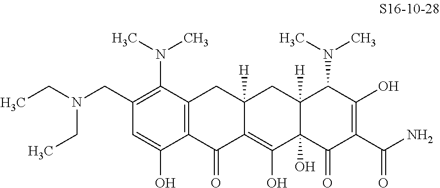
C1(CN(CC)CC)=C(N(C)C)C2=C(C(O)=C1)C(=O)C1=C(O)C3(O)C([H])(CC1([H])C2)C(N(C)C)C(O)=C(C(N)=O)C3=O
